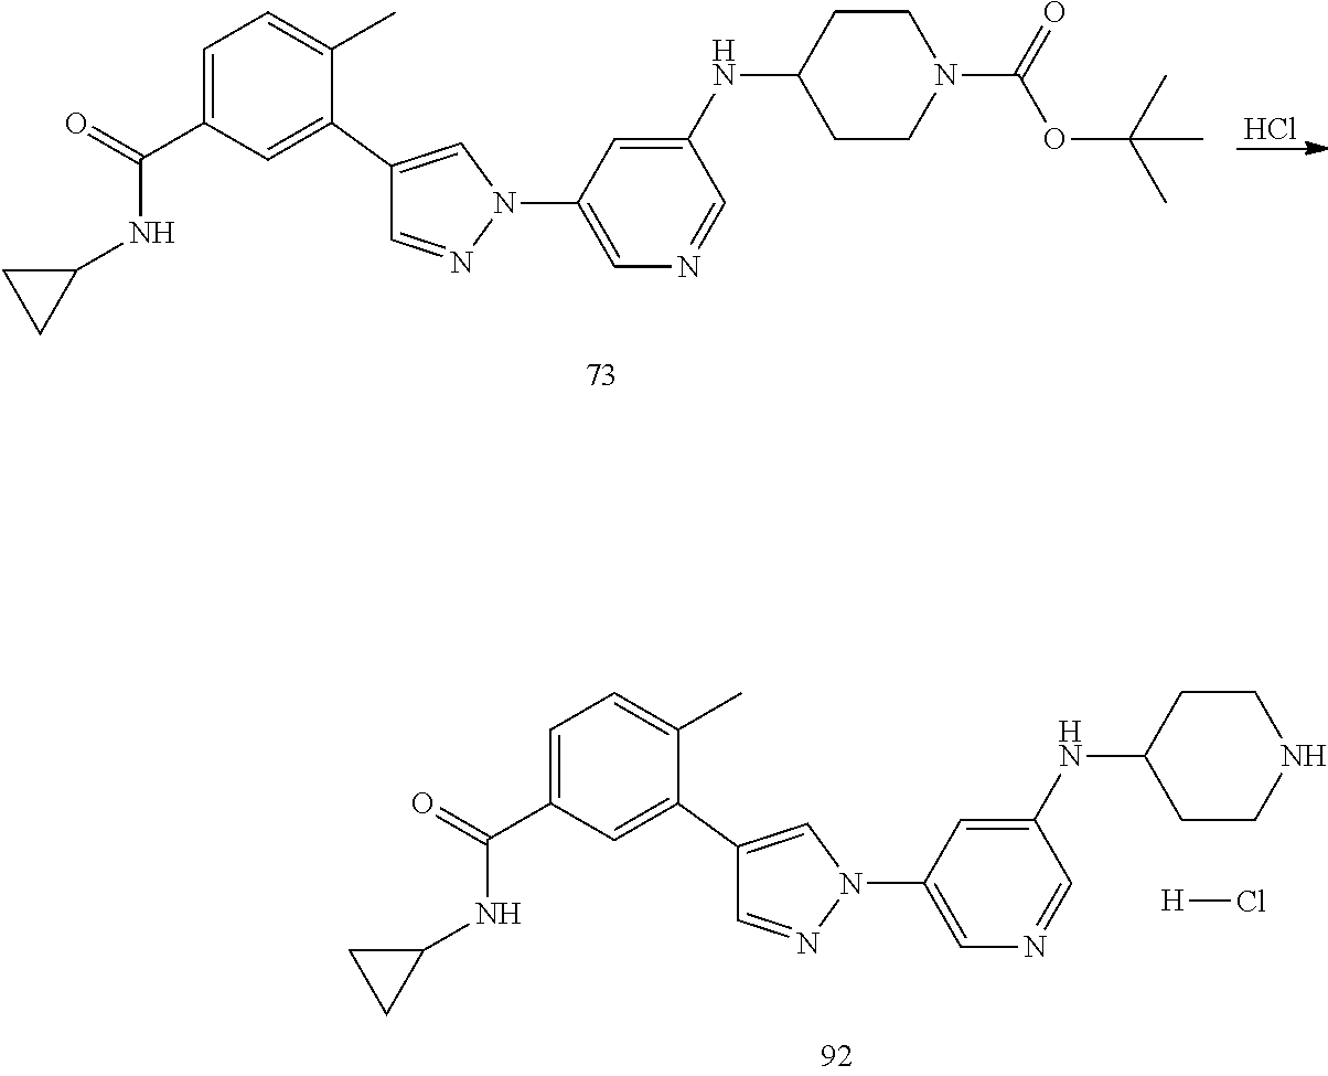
Cl.C1=NN(C2=CN=CC(NC3CCN(C(=O)OC(C)(C)C)CC3)=C2)C=C1C1=CC(C(=O)NC2CC2)=CC=C1C.C1=NN(C2=CN=CC(NC3CCNCC3)=C2)C=C1C1=CC(C(=O)NC2CC2)=CC=C1C.[H]Cl
